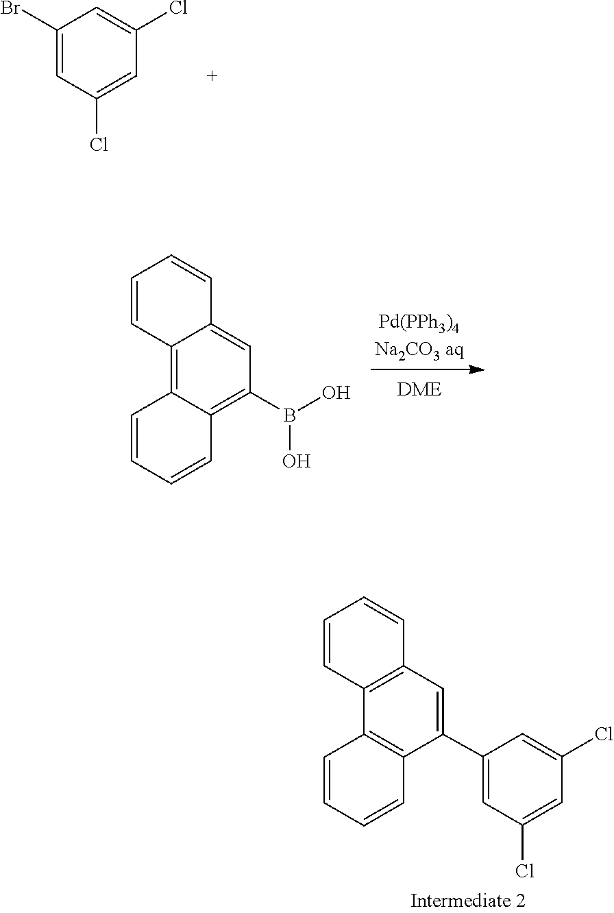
C1(Br)=CC(Cl)=CC(Cl)=C1.B(O)(C1=C2C(=C3C(=C1)C=CC=C3)C=CC=C2)O.C12=C(C(C3=CC(Cl)=CC(Cl)=C3)=CC3=C1C=CC=C3)C=CC=C2
